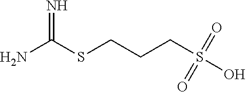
NC(SCCCS(O)(=O)=O)=N
